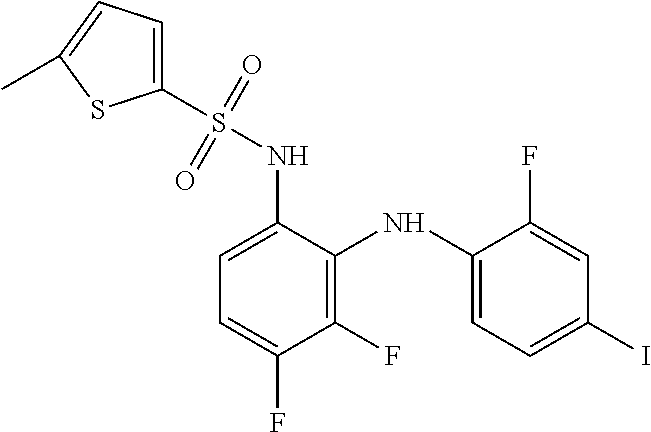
C1(NS(C2=CC=C(C)S2)(=O)=O)=CC=C(F)C(F)=C1NC1=CC=C(I)C=C1F
